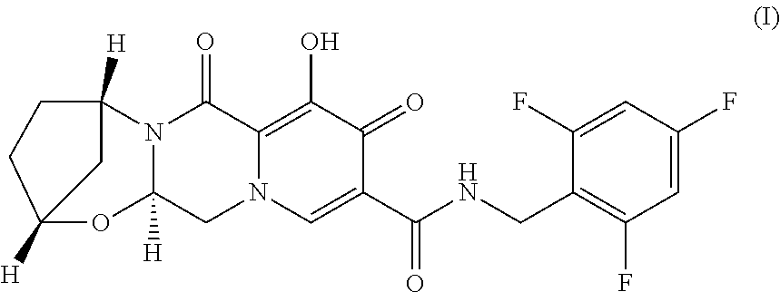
N12C([H])(CN3C(=C(O)C(=O)C(C(NCC4=C(F)C=C(F)C=C4F)=O)=C3)C1=O)OC1([H])CCC2([H])C1
